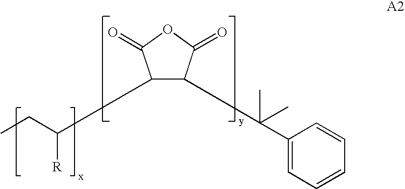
C1(C(C2=CC=CC=C2)(C)C)C(=O)OC(=O)C1C(CC)[R]
